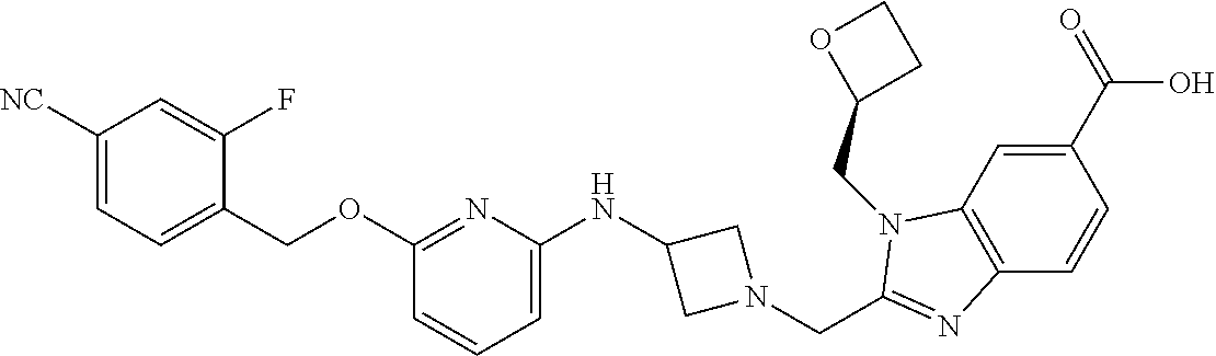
C1(C(=O)O)=CC2=C(C=C1)N=C(CN1CC(NC3=CC=CC(OCC4=CC=C([NC])C=C4F)=N3)C1)N2CC1CCO1
